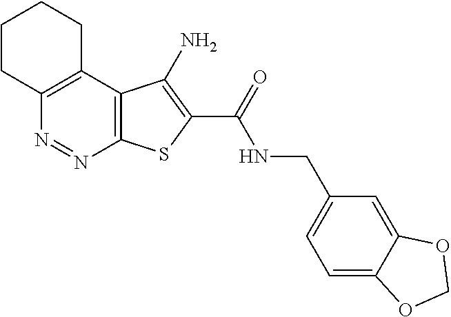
C12=C(C3=C(N=N1)SC(C(=O)NCC1=CC=C4C(=C1)OCO4)=C3N)CCCC2
